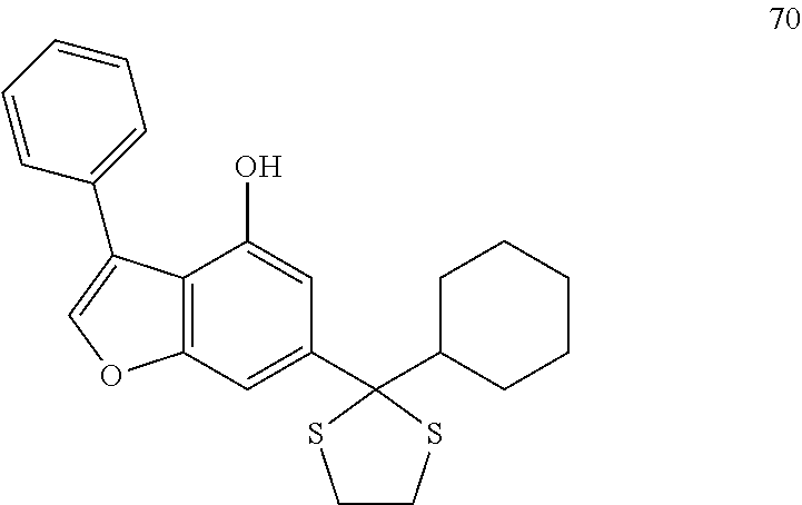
C12=C(C=C(C3(C4CCCCC4)SCCS3)C=C1O)OC=C2C1=CC=CC=C1
